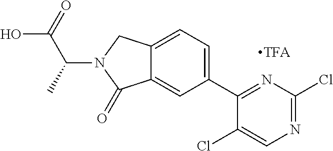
C1(C2=NC(Cl)=NC=C2Cl)=CC=C2C(=C1)C(=O)N(C(C(O)=O)C)C2
